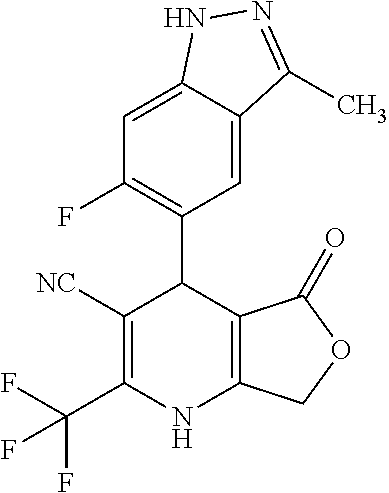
C(C1=C([NC])C(C2=C(F)C=C3C(=C2)C(C)=NN3)C2=C(N1)COC2=O)(F)(F)F
